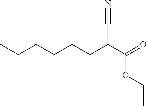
CCCCCCC(C(=O)OCC)C#N
